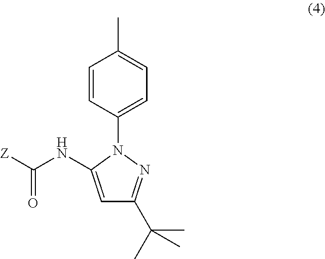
C1=CC(N2C(NC([Z])=O)=CC(C(C)(C)C)=N2)=CC=C1C
